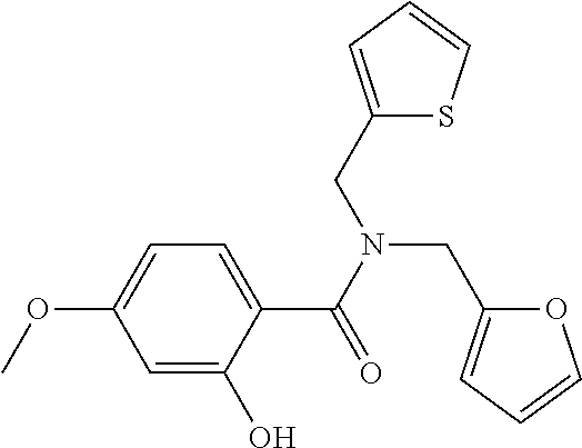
C1=C(O)C(C(=O)N(CC2=CC=CO2)CC2=CC=CS2)=CC=C1OC
